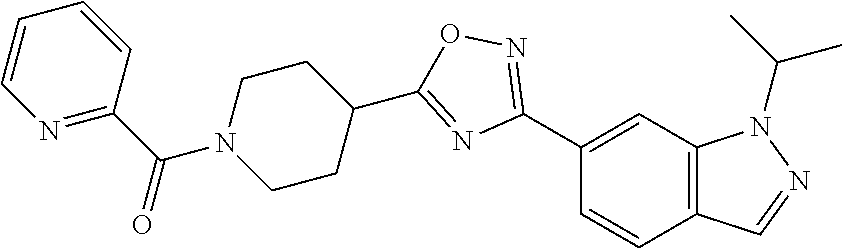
C1(C2=NOC(C3CCN(C(C4=NC=CC=C4)=O)CC3)=N2)=CC2=C(C=C1)C=NN2C(C)C
